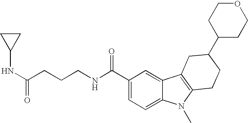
C1(C(NCCCC(NC2CC2)=O)=O)=CC=C2C(=C1)C1=C(N2C)CCC(C2CCOCC2)C1
